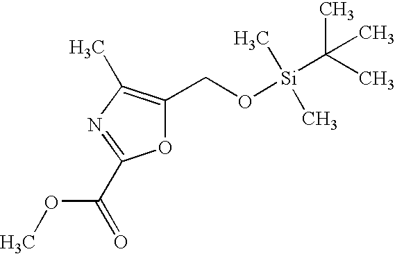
COC(C1=NC(C)=C(CO[Si](C)(C)C(C)(C)C)O1)=O
